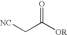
[NC]CC([OR])=O
